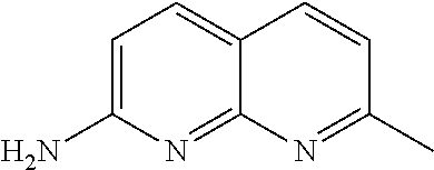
C1=C(N)N=C2C(=C1)C=CC(C)=N2
